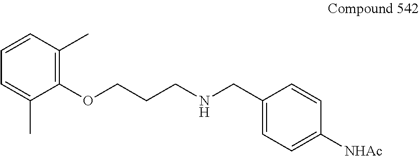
C1(OCCCNCC2=CC=C([NHAc])C=C2)=C(C)C=CC=C1C
